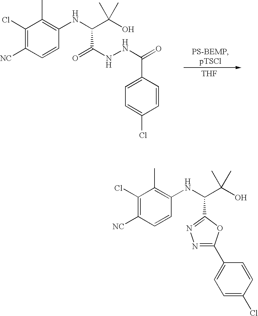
C1(Cl)=C([NC])C=CC(NC(C(O)(C)C)C(NNC(=O)C2=CC=C(Cl)C=C2)=O)=C1C.[THF].[PS-BEMP].C1(Cl)=C([NC])C=CC(NC(C(O)(C)C)C2=NN=C(C3=CC=C(Cl)C=C3)O2)=C1C
